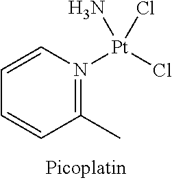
C1(C)=N([Pt](Cl)(N)Cl)C=CC=C1
